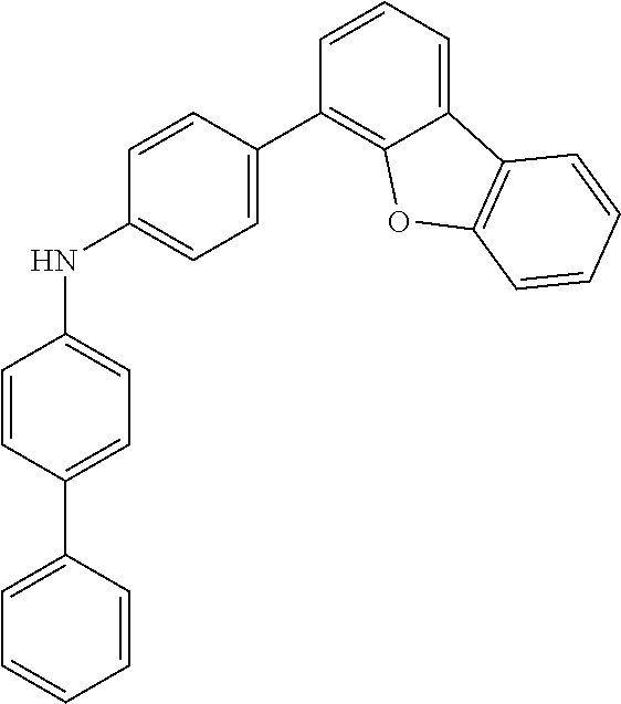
C1=CC(C2=C3C(=CC=C2)C2=C(O3)C=CC=C2)=CC=C1NC1=CC=C(C2=CC=CC=C2)C=C1
